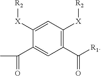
C1(C([R1])=O)=C([X][R2])C=C([X][R2])C(C(C)=O)=C1
